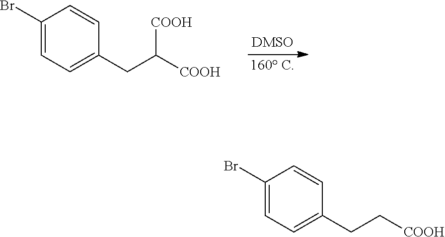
C1(Br)=CC=C(CC([COOH])[COOH])C=C1.C1(Br)=CC=C(CC[COOH])C=C1
